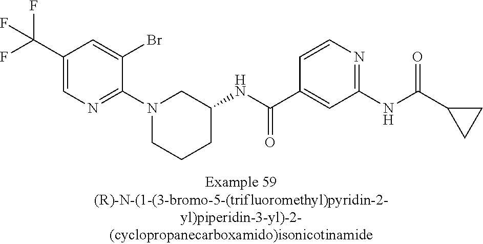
C1(C(F)(F)F)=CN=C(N2CCCC(NC(C3=CC(NC(C4CC4)=O)=NC=C3)=O)C2)C(Br)=C1
